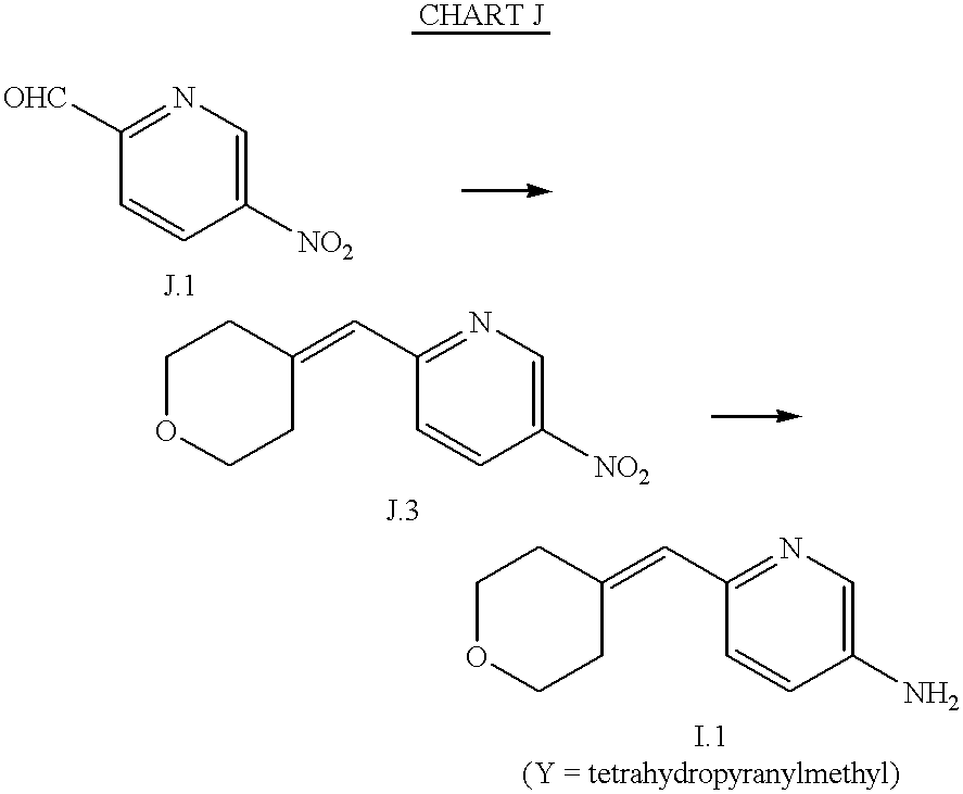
C1=CC([NO2])=CN=C1[OHC].C1OCCC(=CC2=NC=C([NO2])C=C2)C1.C1OCCC(=CC2=NC=C(N)C=C2)C1
